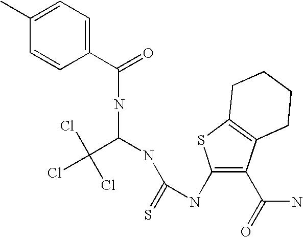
C1(C(=O)NC(C(Cl)(Cl)Cl)NC(NC2=C(C(=O)N)C3=C(S2)CCCC3)=S)=CC=C(C)C=C1
